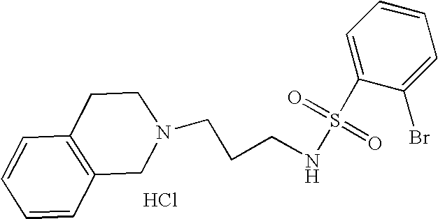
Cl.C(CCNS(=O)(=O)C1=CC=CC=C1Br)N1CC2=C(C=CC=C2)CC1
